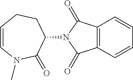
C1(N2C(=O)C3=C(C2=O)C=CC=C3)CCC=CN(C)C1=O
